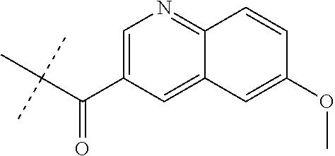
C(C(C1=CN=C2C(=C1)C=C(OC)C=C2)=O)(C)(C)C
